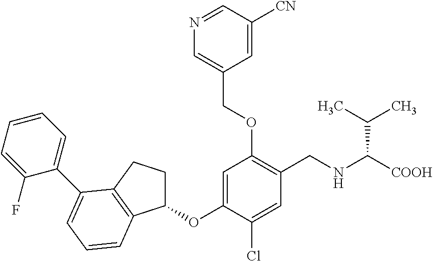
C1(OC2=CC(OCC3=CN=CC([CN])=C3)=C(CNC([COOH])C(C)C)C=C2Cl)CCC2=C1C=CC=C2C1=CC=CC=C1F
